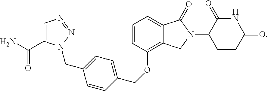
C(OC1=C2C(=CC=C1)C(=O)N(C1CCC(=O)NC1=O)C2)C1=CC=C(CN2N=NC=C2C(=O)N)C=C1
